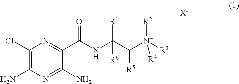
C1(Cl)=C(N)N=C(N)C(C(NC([R1])(C([N+]([R3])([R2])[R4])[R5])[R6])=O)=N1.[X-]
